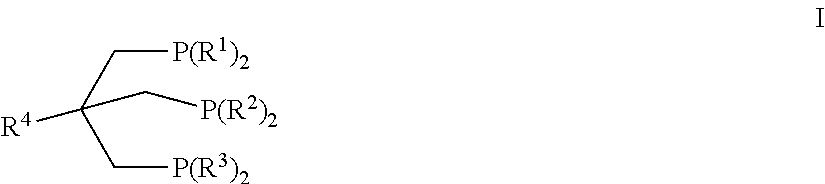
C([P(R1)2])C(C[P(R3)2])(C[P(R2)2])[R4]
